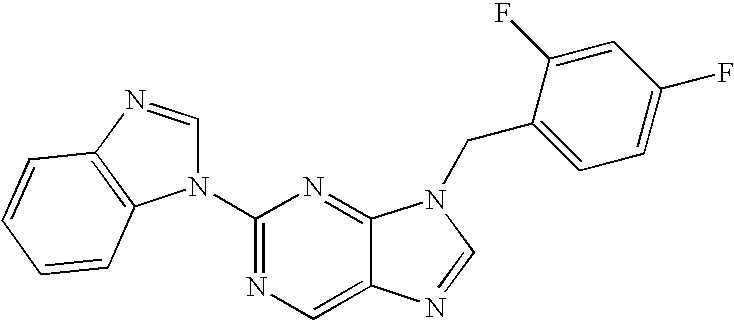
C12=CN=C(N3C=NC4=C3C=CC=C4)N=C1N(CC1=CC=C(F)C=C1F)C=N2
